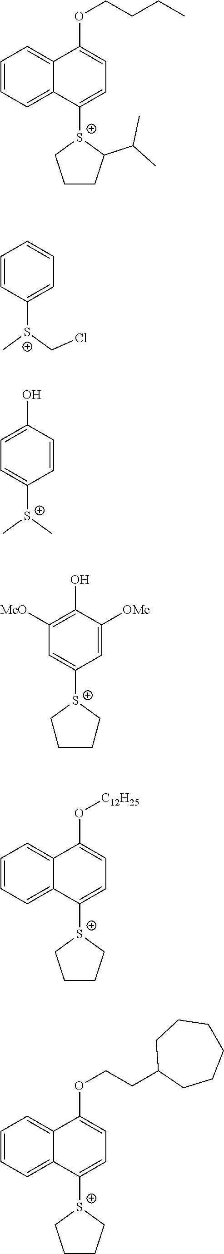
C1=C([S+]2CCCC2C(C)C)C2=CC=CC=C2C(OCCCC)=C1.C1=CC([S+](C)CCl)=CC=C1.C1=C(O)C=CC([S+](C)C)=C1.C1([MeO])=C(O)C([OMe])=CC([S+]2CCCC2)=C1.C1=C([S+]2CCCC2)C2=CC=CC=C2C(O[C12H25])=C1.C1=C([S+]2CCCC2)C2=CC=CC=C2C(OCCC2CCCCCC2)=C1
